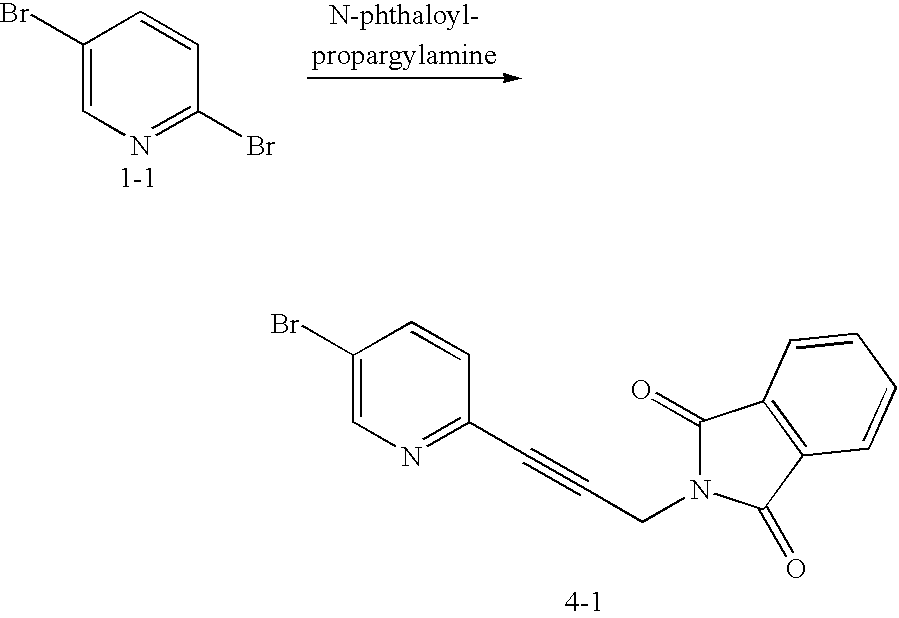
C1(Br)=CN=C(Br)C=C1.C1(Br)=CN=C(C#CCN2C(=O)C3=C(C2=O)C=CC=C3)C=C1
